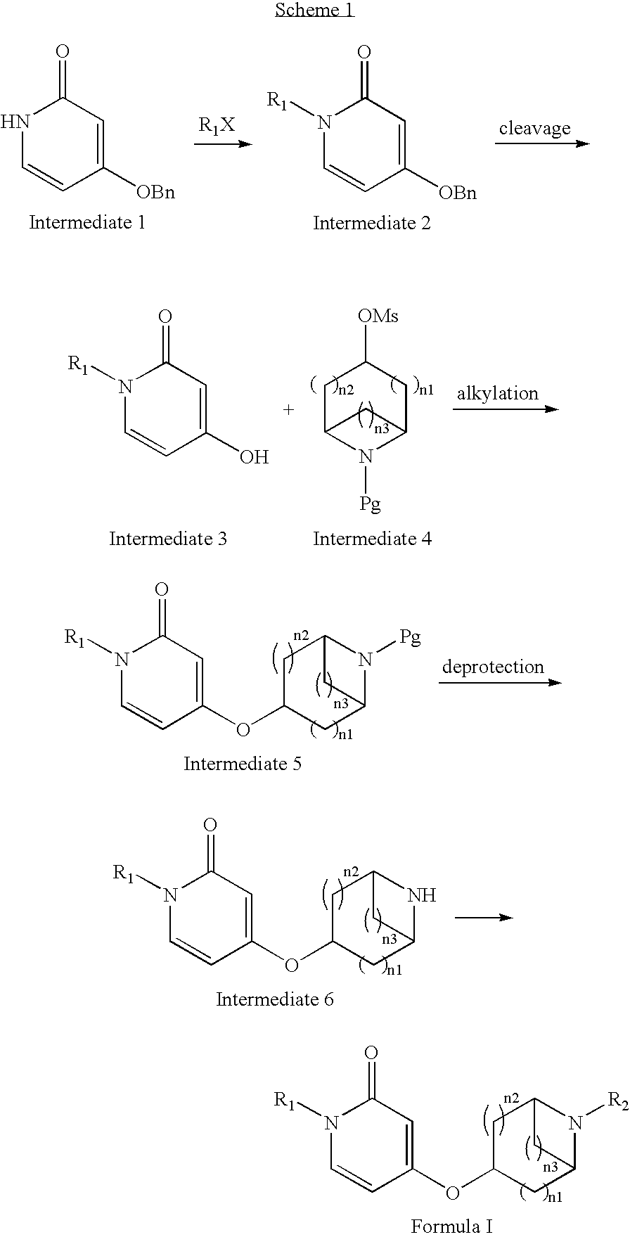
C1([OBn])=CC(=O)NC=C1.C1([OBn])=CC(=O)N([R1])C=C1.C1C2N([Pg])C(CC1[OMs])C2.C1(O)=CC(=O)N([R1])C=C1.C1(OC2CC3N([Pg])C(C2)C3)=CC(=O)N([R1])C=C1.C1(OC2CC3NC(C2)C3)=CC(=O)N([R1])C=C1.C1(OC2CC3N([R2])C(C2)C3)=CC(=O)N([R1])C=C1
